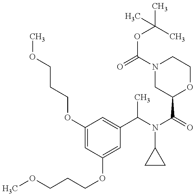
COCCCOC1=CC(C(N(C(=O)C2OCCN(C(=O)OC(C)(C)C)C2)C2CC2)C)=CC(OCCCOC)=C1
